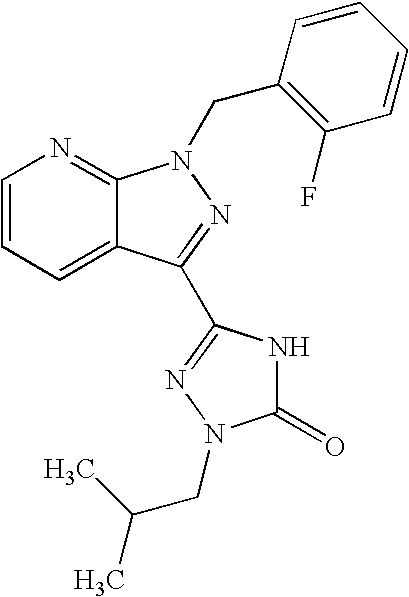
C1=CC=C2C(=N1)N(CC1=C(F)C=CC=C1)N=C2C1=NN(CC(C)C)C(=O)N1
